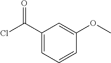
ClC(C1=CC=CC(OC)=C1)=O
